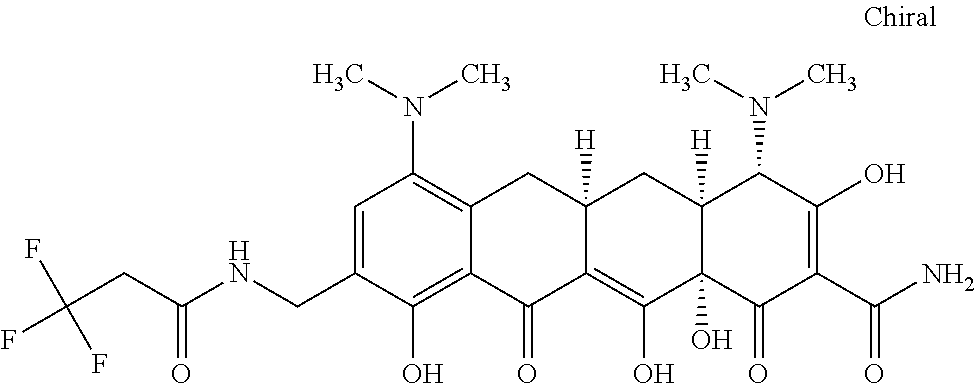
C1=C(CNC(CC(F)(F)F)=O)C(O)=C2C(=C1N(C)C)CC1([H])C(=C(O)C3(O)C([H])(C1)C(N(C)C)C(O)=C(C(N)=O)C3=O)C2=O
